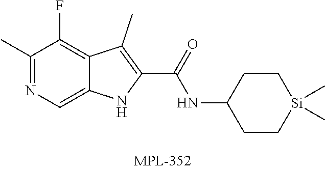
N(C1CC[Si](C)(C)CC1)C(C1=C(C)C2=C(F)C(C)=NC=C2N1)=O
